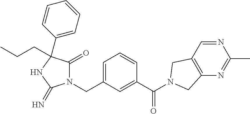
N1(CC2=CC=CC(C(=O)N3CC4=C(N=C(C)N=C4)C3)=C2)C(=O)C(C2=CC=CC=C2)(CCC)NC1=N
